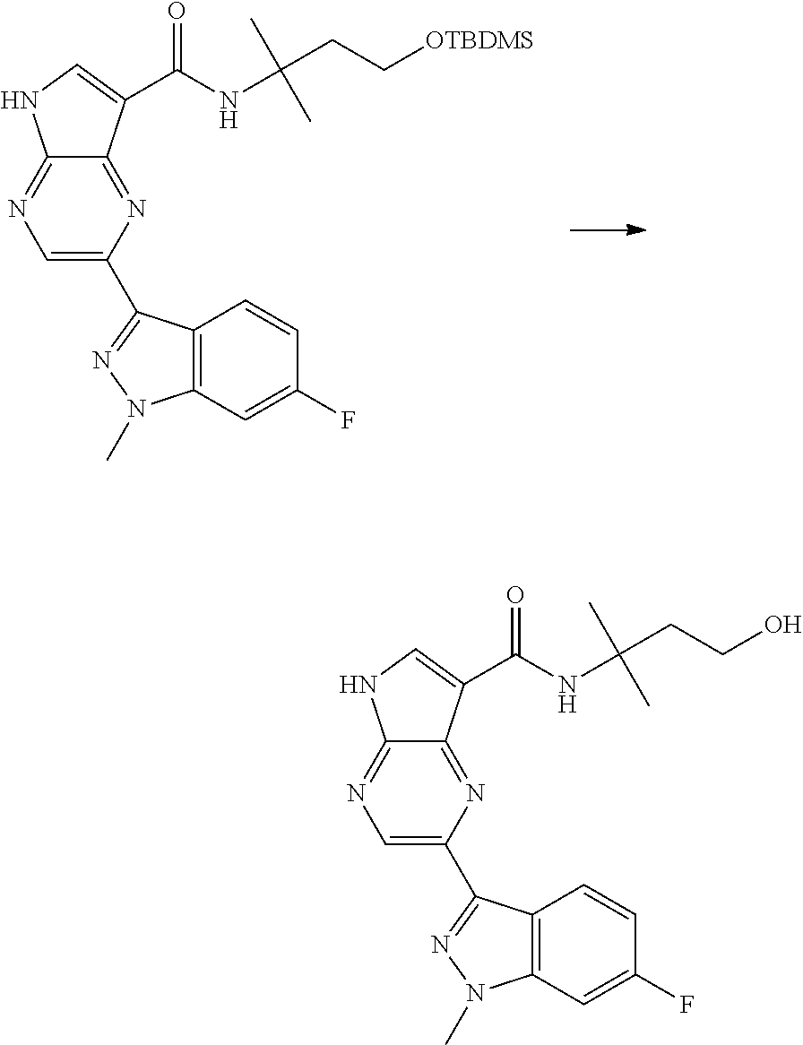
C1=C(C2=NN(C)C3=C2C=CC(F)=C3)N=C2C(=N1)NC=C2C(NC(CC[OTBDMS])(C)C)=O.C1=C(C2=NN(C)C3=C2C=CC(F)=C3)N=C2C(=N1)NC=C2C(NC(CCO)(C)C)=O
